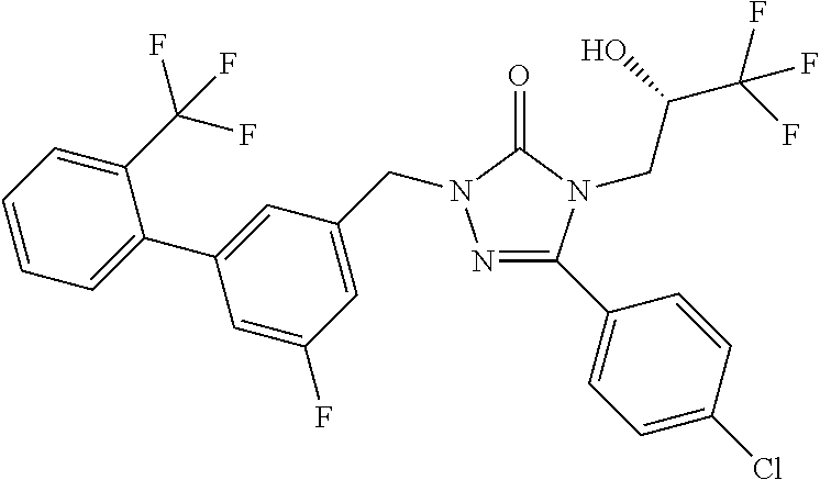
N1=C(C2=CC=C(Cl)C=C2)N(CC(C(F)(F)F)O)C(=O)N1CC1=CC(F)=CC(C2=CC=CC=C2C(F)(F)F)=C1
